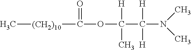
C[(CH2)10]C(OC(C(N(C)C)([H])[H])([H])C)=O
